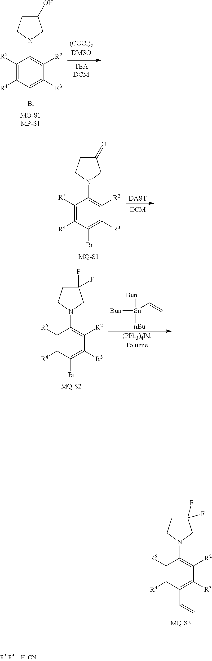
[DAST].C1([R5])=C([R4])C(Br)=C([R3])C([R2])=C1N1CCC(=O)C1.C1([R5])=C([R4])C(Br)=C([R3])C([R2])=C1N1CCC(O)C1.[(PPh3)4PdToluene].[Sn](C=C)([Bun])([Bun])[nBu].C1([R5])=C([R4])C(Br)=C([R3])C([R2])=C1N1CCC(F)(F)C1.C1([R5])=C([R4])C(C=C)=C([R3])C([R2])=C1N1CCC(F)(F)C1
